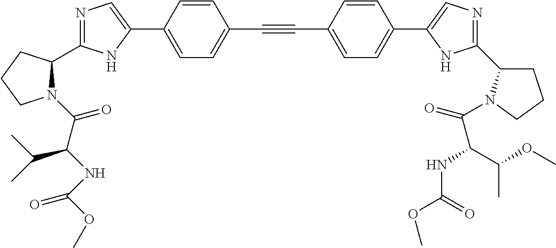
N1=C(C2N(C(C(NC(=O)OC)C(C)C)=O)CCC2)NC(C2=CC=C(C#CC3=CC=C(C4=CN=C(C5CCCN5C(=O)C(C(C)OC)NC(OC)=O)N4)C=C3)C=C2)=C1
